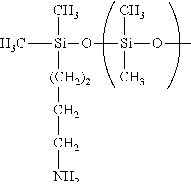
C[Si](O[Si](OC)(C)C)(C)[(CH2)2]CCN
